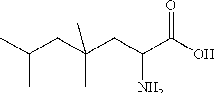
CC(CC(CC(C(O)=O)N)(C)C)C
